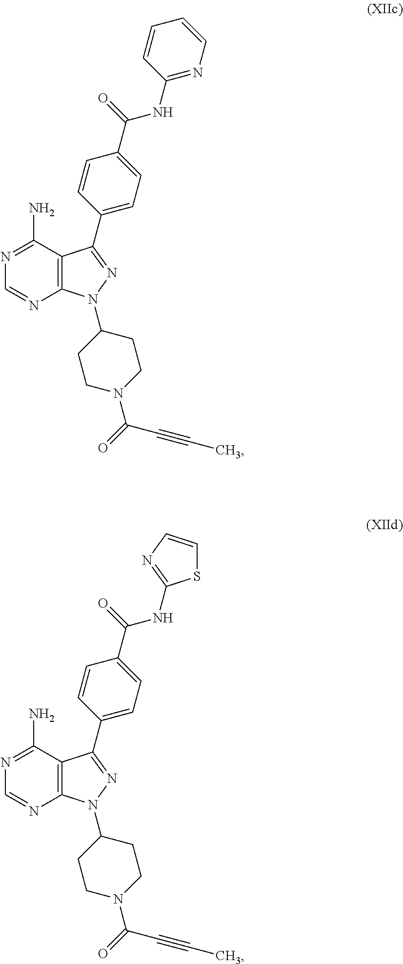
C1=NC2=C(C(N)=N1)C(C1=CC=C(C(=O)NC3=NC=CC=C3)C=C1)=NN2C1CCN(C(C#CC)=O)CC1.S1C=CN=C1NC(C1=CC=C(C2=NN(C3CCN(C(C#CC)=O)CC3)C3=C2C(N)=NC=N3)C=C1)=O
